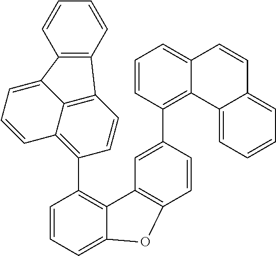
C1=CC=C2C(=C1C1=C3C4=C(C=C1)C1=C(C=CC=C1)C4=CC=C3)C1=C(C=CC(C3=C4C(=CC=C3)C=CC3=CC=CC=C43)=C1)O2
